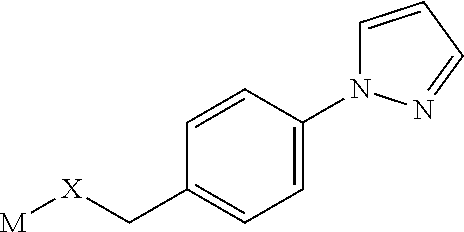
[M][X]CC1=CC=C(N2C=CC=N2)C=C1
